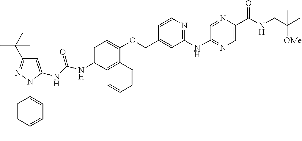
N(C1=CC=C(OCC2=CC(NC3=NC=C(C(=O)NCC(C)([OMe])C)N=C3)=NC=C2)C2=C1C=CC=C2)C(NC1=CC(C(C)(C)C)=NN1C1=CC=C(C)C=C1)=O
